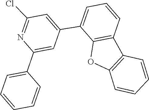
C1=CC2=C(C(C3=CC(Cl)=NC(C4=CC=CC=C4)=C3)=C1)OC1=C2C=CC=C1
